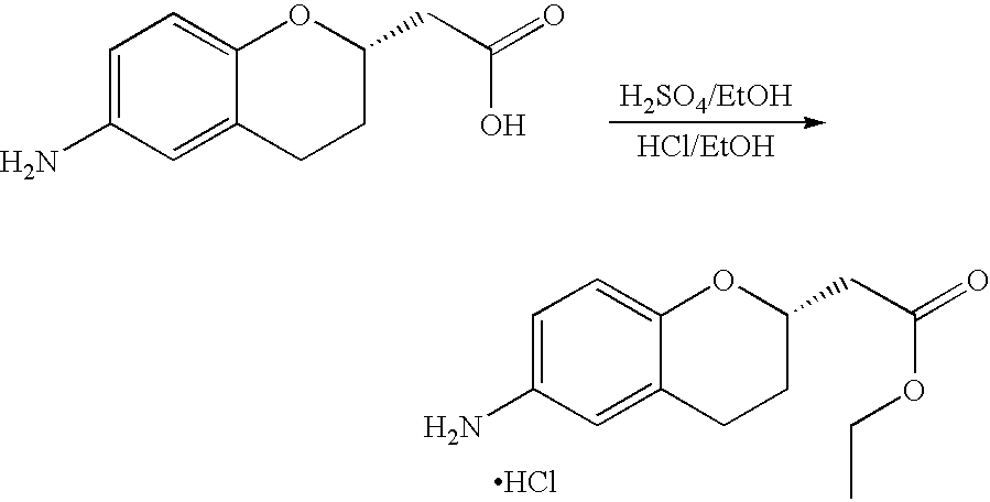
C1=C(N)C=C2C(=C1)OC(CC(=O)O)CC2.C1=C(N)C=C2C(=C1)OC(CC(=O)OCC)CC2.Cl
